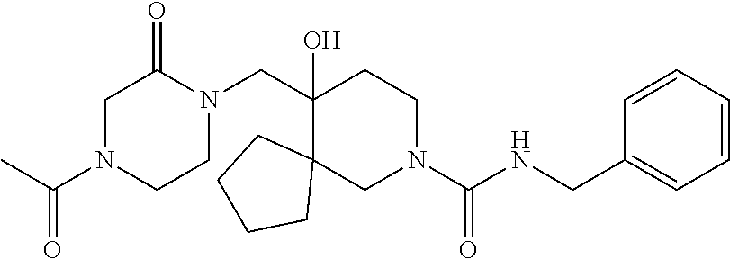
N1(C(C)=O)CC(=O)N(CC2(O)C3(CN(C(NCC4=CC=CC=C4)=O)CC2)CCCC3)CC1
